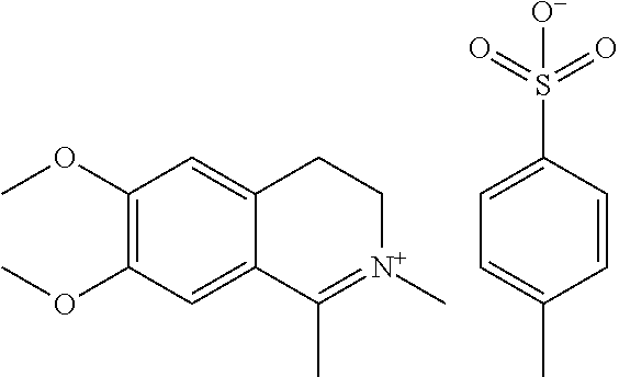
C1(OC)=C(OC)C=C2C(=C1)CC[N+](C)=C2C.C1=C(S(=O)(=O)[O-])C=CC(C)=C1
